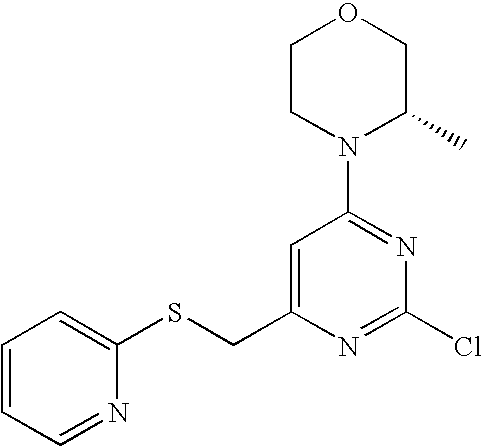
C1CN(C2=NC(Cl)=NC(CSC3=CC=CC=N3)=C2)C(C)CO1
